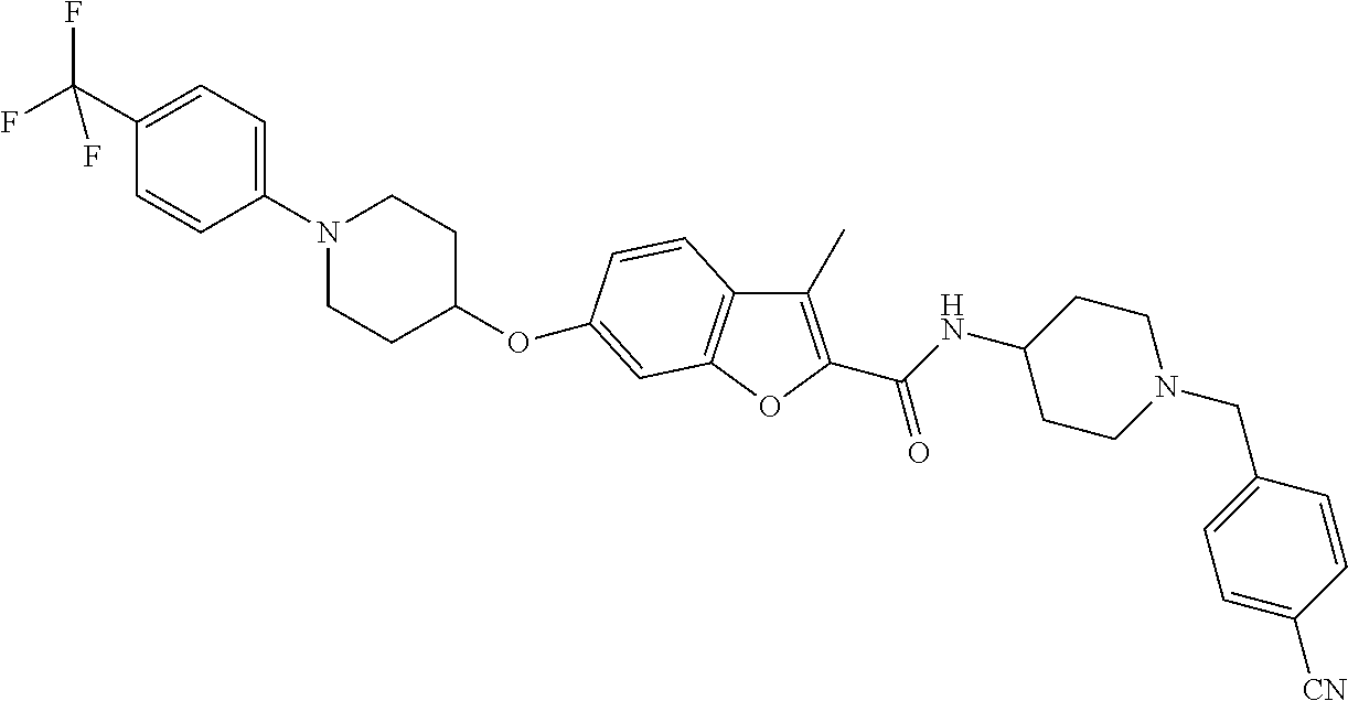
N1(C2=CC=C(C(F)(F)F)C=C2)CCC(OC2=CC3=C(C(C)=C(C(NC4CCN(CC5=CC=C([CN])C=C5)CC4)=O)O3)C=C2)CC1
